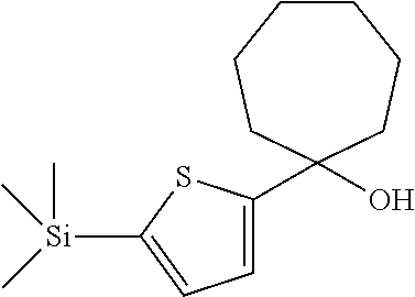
C1CCCC(O)(C2=CC=C([Si](C)(C)C)S2)CC1
